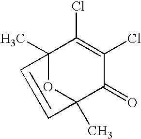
C12(C)OC(C)(C(=O)C(Cl)=C1Cl)C=C2
